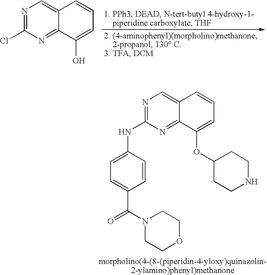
N1=C(Cl)N=C2C(=C1)C=CC=C2O.N1=C(NC2=CC=C(C(N3CCOCC3)=O)C=C2)N=C2C(=C1)C=CC=C2OC1CCNCC1
